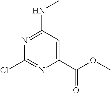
C1(C(=O)OC)=CC(NC)=NC(Cl)=N1
